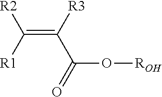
C([R3])(=C([R1])[R2])C(=O)O[ROH]
